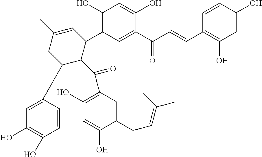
C1=C(C2C(C(=O)C3=C(O)C=C(O)C(CC=C(C)C)=C3)C(C3=C(O)C=C(O)C(C(C=CC4=C(O)C=C(O)C=C4)=O)=C3)C=C(C)C2)C=CC(O)=C1O
